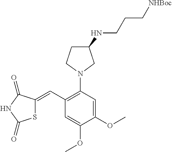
S1C(=CC2=C(N3CC(NCCC[NHBoc])CC3)C=C(OC)C(OC)=C2)C(=O)NC1=O
